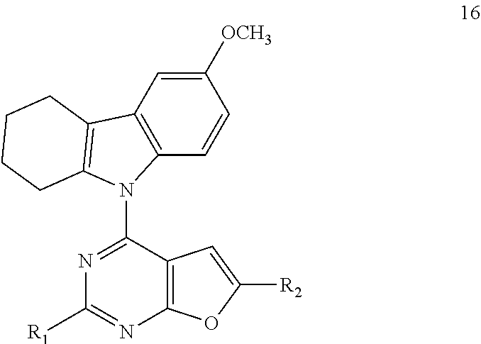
C1([OCH3])=CC2=C(C=C1)N(C1=NC([R1])=NC3=C1C=C([R2])O3)C1=C2CCCC1
